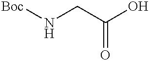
O=C(CN[Boc])O
